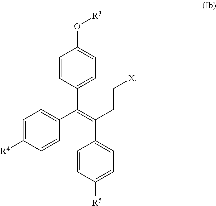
C1=CC(C(=C(CC[X])C2=CC=C([R5])C=C2)C2=CC=C([R4])C=C2)=CC=C1O[R3]
